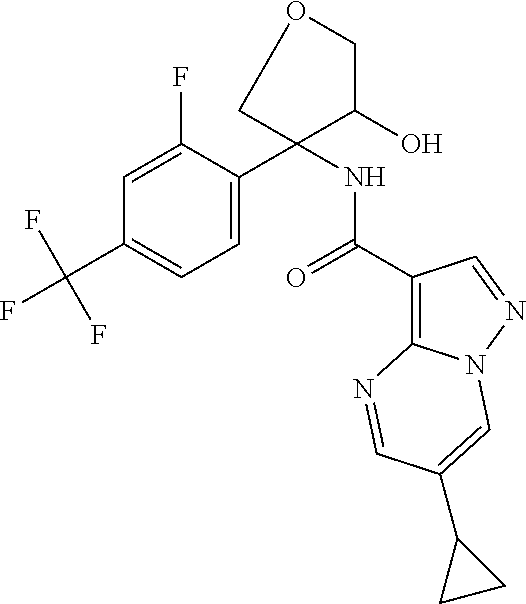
C1=C(F)C(C2(NC(=O)C3=C4N(N=C3)C=C(C3CC3)C=N4)C(O)COC2)=CC=C1C(F)(F)F
